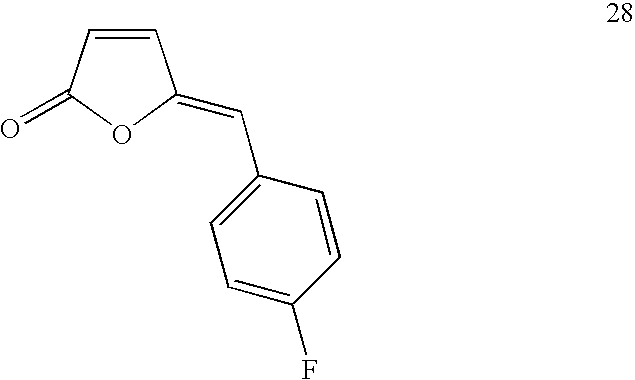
C1=CC(=O)OC1=CC1=CC=C(F)C=C1
